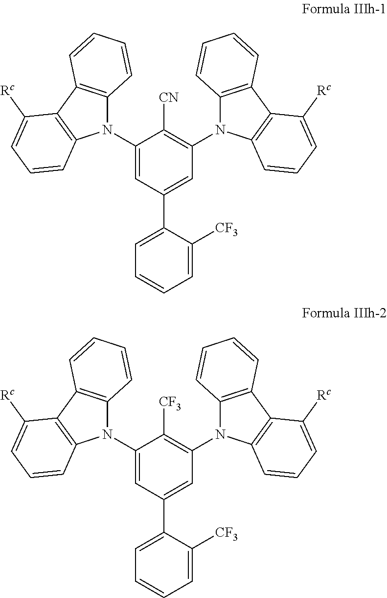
C1(N2C3=C(C4=C2C=CC=C4[Rc])C=CC=C3)=CC(C2=CC=CC=C2[CF3])=CC(N2C3=C(C4=C2C=CC=C4[Rc])C=CC=C3)=C1[CN].C1(N2C3=C(C4=C2C=CC=C4[Rc])C=CC=C3)=CC(C2=CC=CC=C2[CF3])=CC(N2C3=C(C4=C2C=CC=C4[Rc])C=CC=C3)=C1[CF3]
